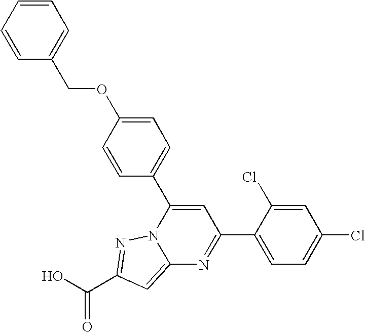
O=C(O)C1=NN2C(=C1)N=C(C1=CC=C(Cl)C=C1Cl)C=C2C1=CC=C(OCC2=CC=CC=C2)C=C1
